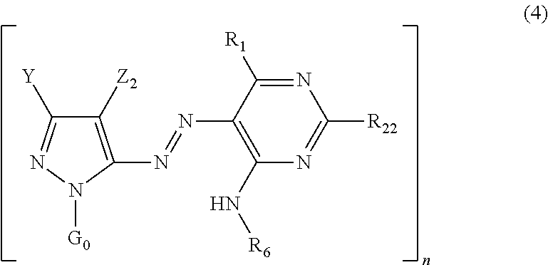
N1=C([R1])C(N=NC2=C([Z2])C([Y])=NN2[G0])=C(N[R6])N=C1[R22]
